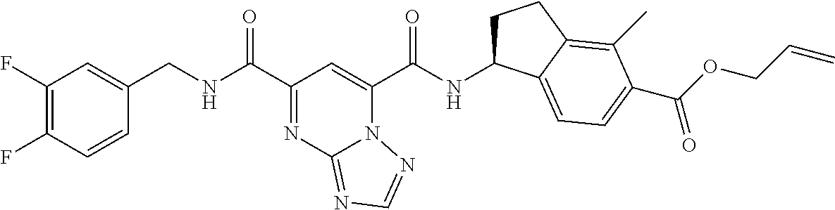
C1(F)=C(F)C=CC(CNC(C2=NC3=NC=NN3C(C(NC3CCC4=C(C)C(C(OCC=C)=O)=CC=C34)=O)=C2)=O)=C1
